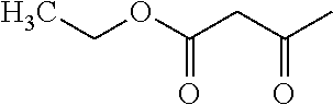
C(OC(CC(C)=O)=O)C
